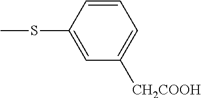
S(C1=CC([CH2COOH])=CC=C1)C
